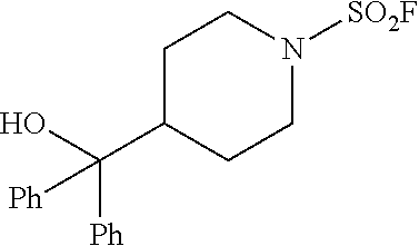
C1C(C([Ph])(O)[Ph])CCN([SO2F])C1
